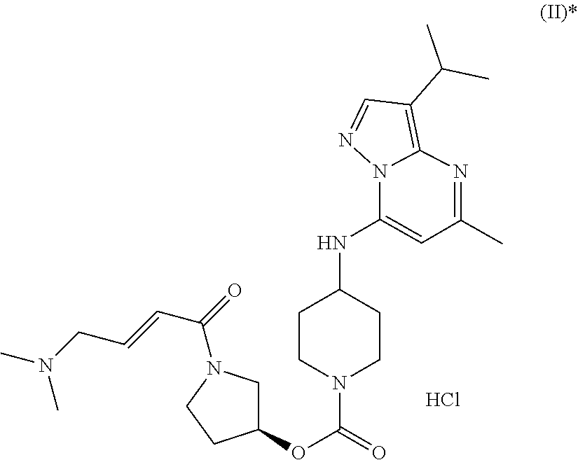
C12=C(C(C)C)C=NN1C(NC1CCN(C(=O)OC3CN(C(=O)C=CCN(C)C)CC3)CC1)=CC(C)=N2.Cl
